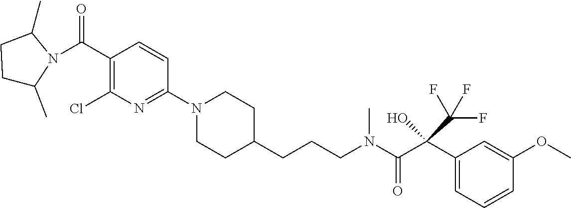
C1(C(=O)N2C(C)CCC2C)=C(Cl)N=C(N2CCC(CCCN(C(C(C3=CC=CC(OC)=C3)(C(F)(F)F)O)=O)C)CC2)C=C1
